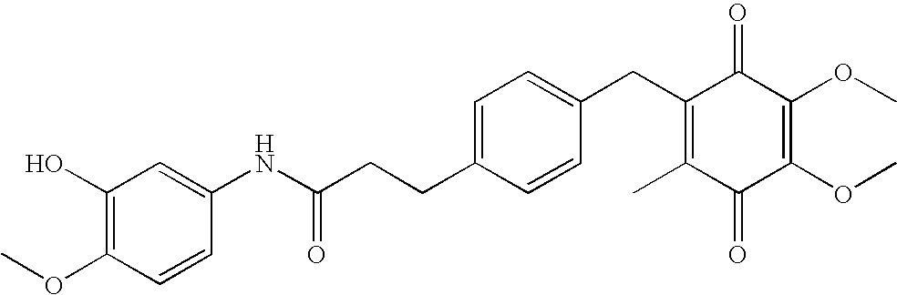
C1(=O)C(C)=C(CC2=CC=C(CCC(=O)NC3=CC(O)=C(OC)C=C3)C=C2)C(=O)C(OC)=C1OC
